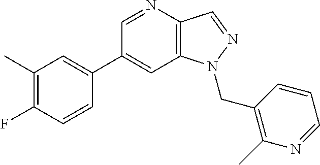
C1(C2=CC(C)=C(F)C=C2)=CC2=C(C=NN2CC2=C(C)N=CC=C2)N=C1
